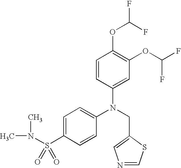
C1=CC(N(CC2=CN=CS2)C2=CC=C(S(N(C)C)(=O)=O)C=C2)=CC(OC(F)F)=C1OC(F)F
